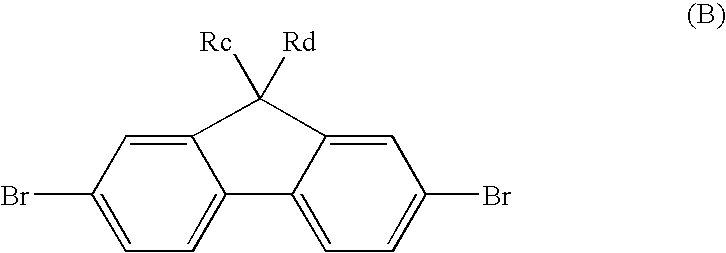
C1=C(Br)C=C2C(=C1)C1=CC=C(Br)C=C1C2([Rc])[Rd]
